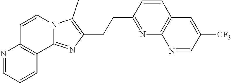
N1=CC=CC2=C1C=CN1C2=NC(CCC2=NC3=C(C=C2)C=C([CF3])C=N3)=C1C
